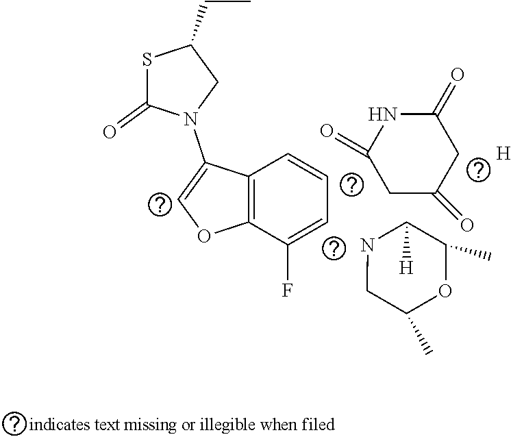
N1C([H])C(C)OC(C)C1.C12=C(C(F)=CC=C1)OC=C2N1CC(CC)SC1=O.C1(=O)CC(=O)CC(=O)N1.[H]
